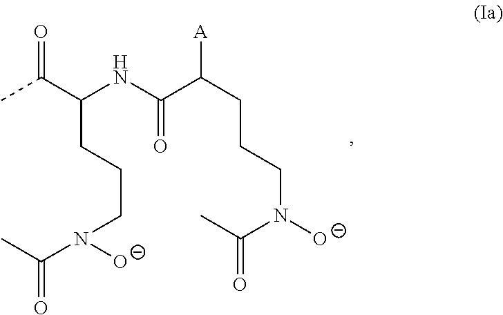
C(N(CCCC(NC(C(CCCN(C(C)=O)[O-])[A])=O)C(=O)C)[O-])(C)=O
